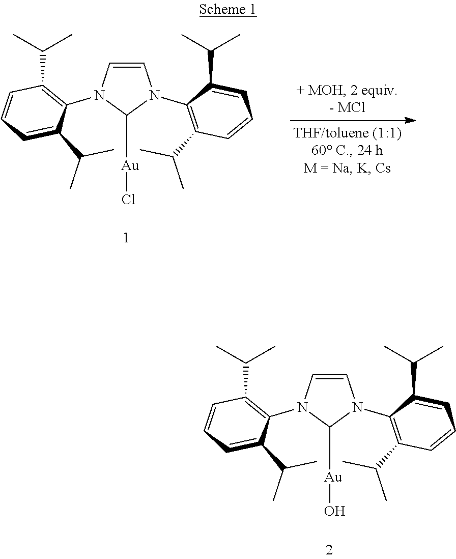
C1(C(C)C)=C(N2C=CN(C3=C(C(C)C)C=CC=C3C(C)C)C2[Au]O)C(C(C)C)=CC=C1.C1(C(C)C)=C(N2C=CN(C3=C(C(C)C)C=CC=C3C(C)C)C2[Au]Cl)C(C(C)C)=CC=C1
